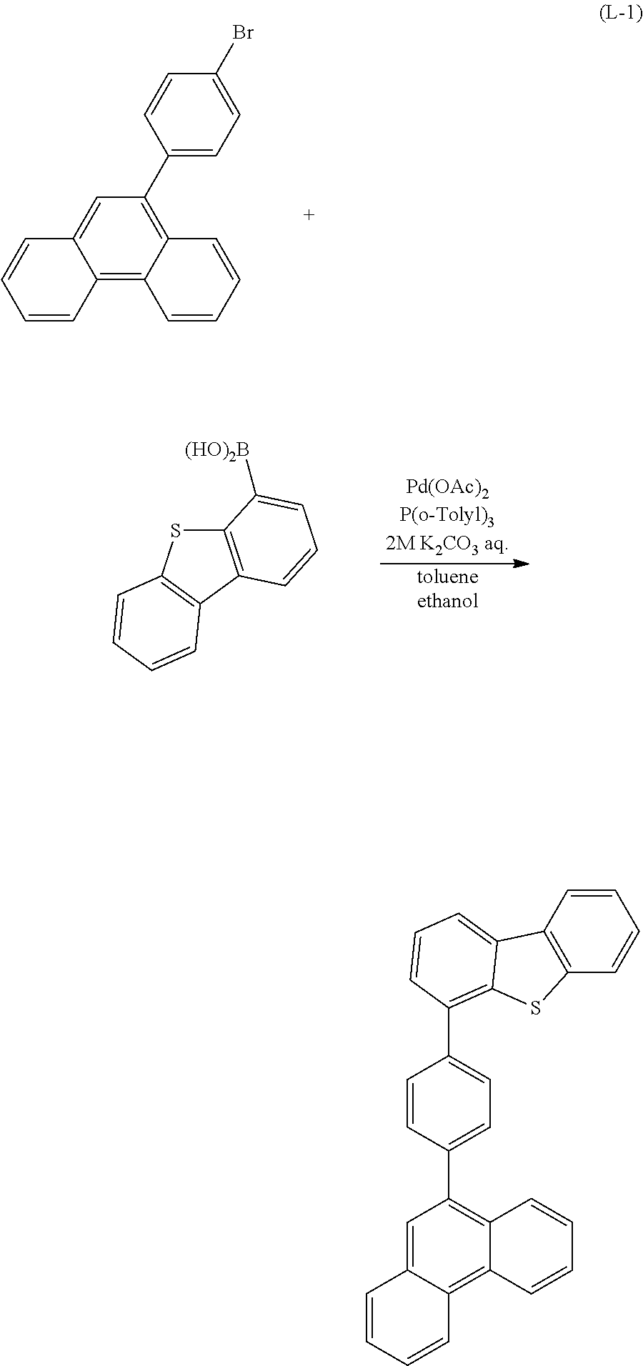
C12=C3C(=C(C4=CC=C(Br)C=C4)C=C1C=CC=C2)C=CC=C3.C12=C(C3=C(S1)C=CC=C3)C=CC=C2[(HO)2B].C1=CC2=C(C=C1)SC1=C(C3=CC=C(C4=C5C(=C6C(=C4)C=CC=C6)C=CC=C5)C=C3)C=CC=C21
